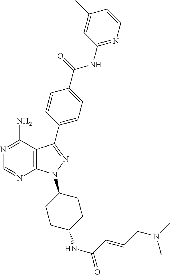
N1=C(N)C2=C(N=C1)N(C1CCC(NC(C=CCN(C)C)=O)CC1)N=C2C1=CC=C(C(NC2=NC=CC(C)=C2)=O)C=C1
